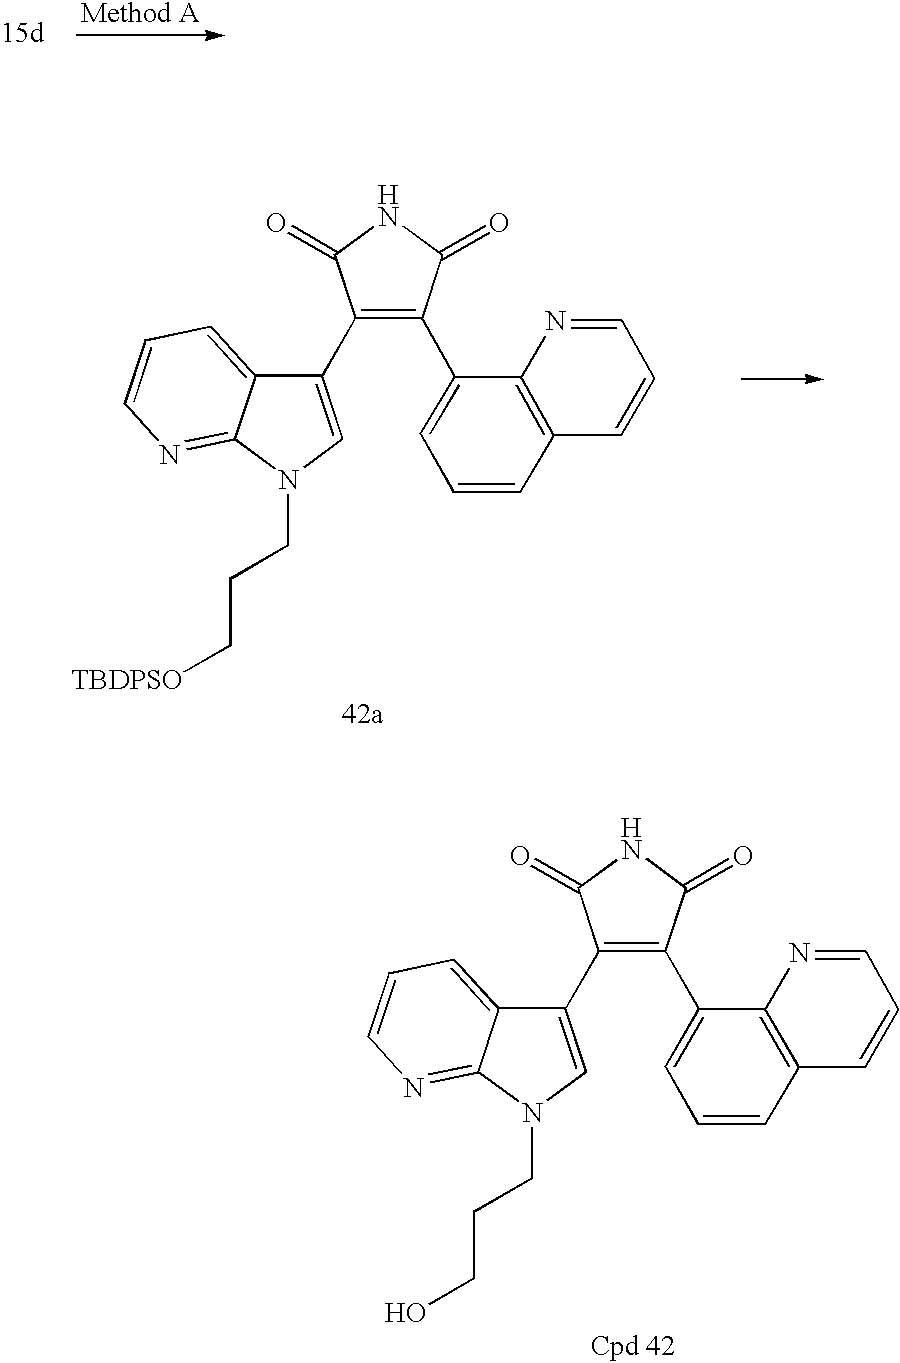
C1(C2=CN(CCC[TBDPSO])C3=NC=CC=C23)=C(C2=CC=CC3=C2N=CC=C3)C(=O)NC1=O.C1(C2=CN(CCCO)C3=NC=CC=C23)=C(C2=CC=CC3=C2N=CC=C3)C(=O)NC1=O
